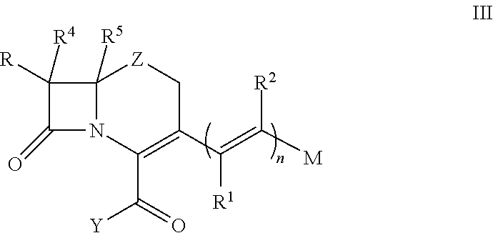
C1([R])([R4])C(=O)N2C1([R5])[Z]CC(C(=C([M])[R2])[R1])=C2C(=O)[Y]
